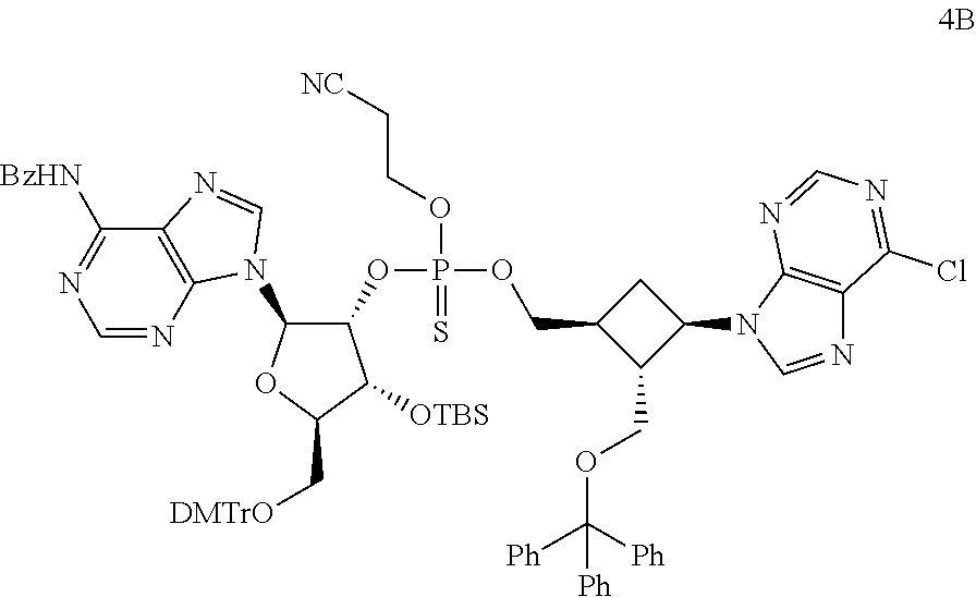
C1(OP(OCC2C(COC([Ph])([Ph])[Ph])C(N3C=NC4=C3N=CN=C4Cl)C2)(OCC[NC])=S)C(N2C3=C(C([BzHN])=NC=N3)N=C2)OC(C[DMTrO])C1[OTBS]
